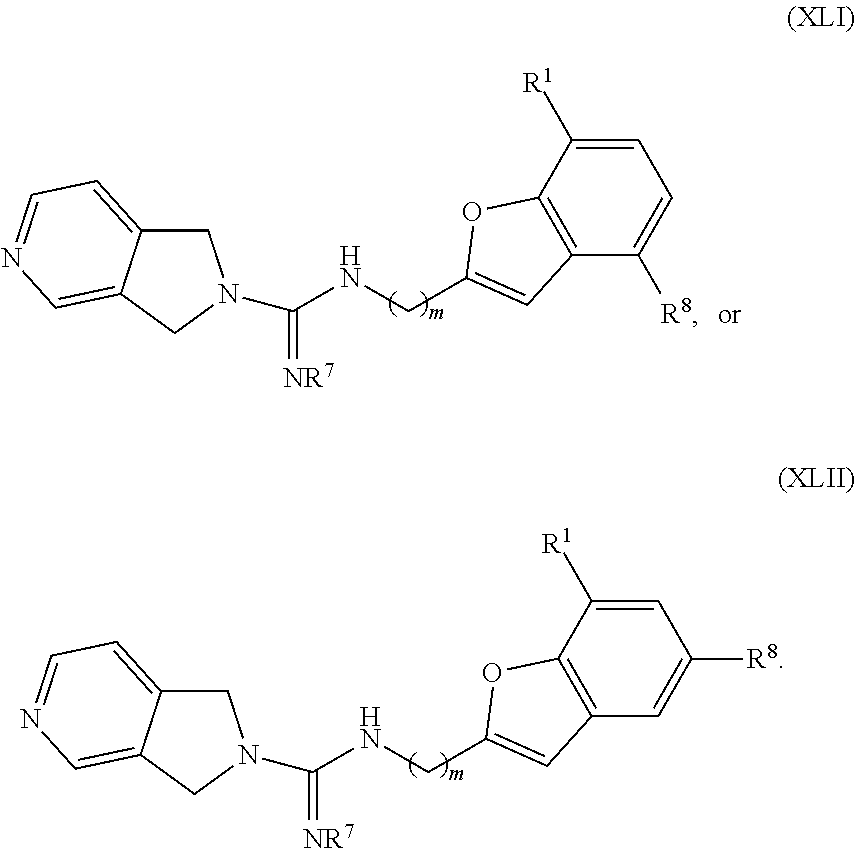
C1=C([R1])C2=C(C([R8])=C1)C=C(CNC(=[NR7])N1CC3=CC=NC=C3C1)O2.C1=C([R1])C2=C(C=C1[R8])C=C(CNC(=[NR7])N1CC3=CC=NC=C3C1)O2
